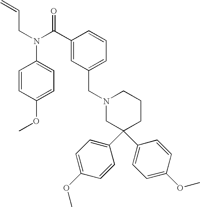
C1=CC(OC)=CC=C1N(CC=C)C(C1=CC(CN2CC(C3=CC=C(OC)C=C3)(C3=CC=C(OC)C=C3)CCC2)=CC=C1)=O
